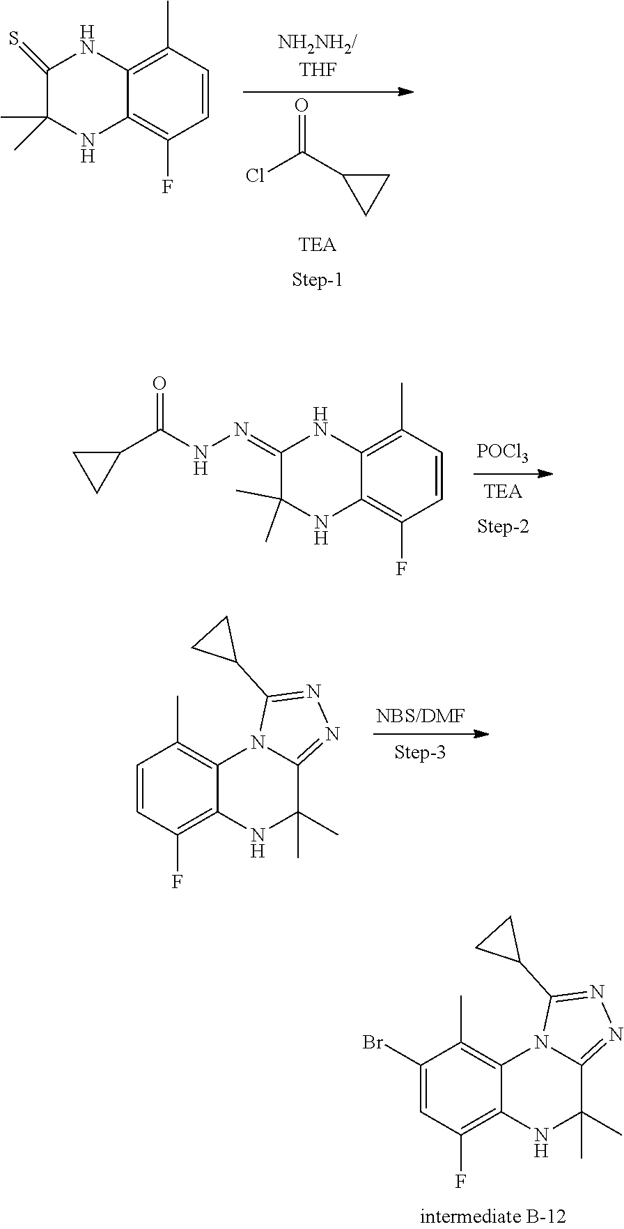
[NBS/DMF].C1=CC(F)=C2C(=C1C)N1C(=NN=C1C1CC1)C(C)(C)N2.C1(Br)=CC(F)=C2C(=C1C)N1C(=NN=C1C1CC1)C(C)(C)N2.ClC(C1CC1)=O.C1=CC(C)=C2C(=C1F)NC(C)(C)C(=S)N2.[POCl3].C1=CC(C)=C2C(=C1F)NC(C)(C)C(=NNC(C1CC1)=O)N2
